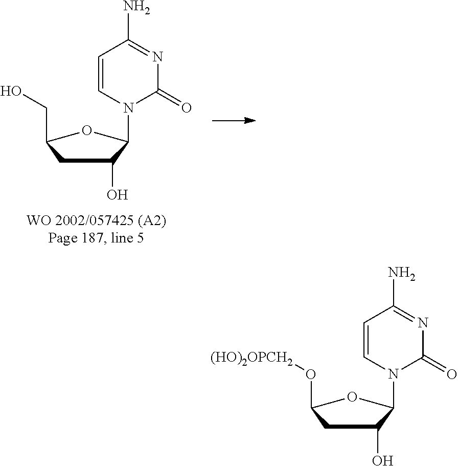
C1(O)CC(O[(HO)2OPCH2])OC1N1C=CC(N)=NC1=O.C1(O)CC(CO)OC1N1C=CC(N)=NC1=O
